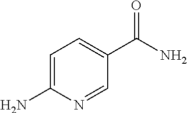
C1=C(N)N=CC(C(N)=O)=C1
